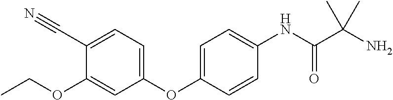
C1(OC2=CC=C(NC(C(N)(C)C)=O)C=C2)=CC=C(C#N)C(OCC)=C1
